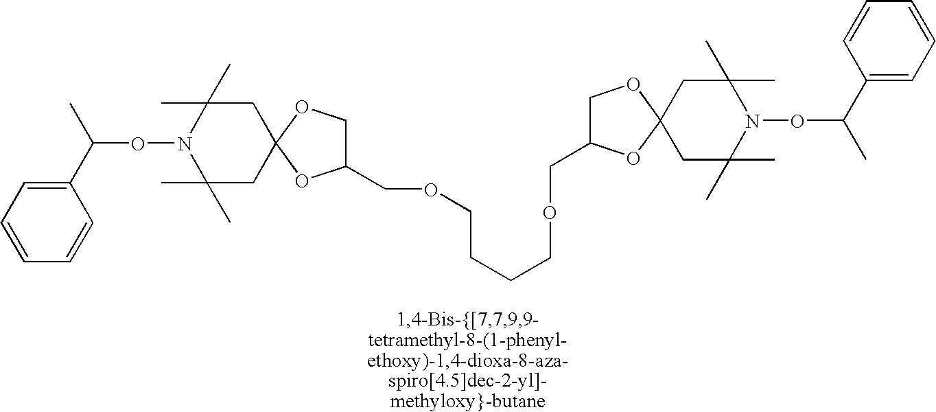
C1(C(C)ON2C(C)(C)CC3(CC2(C)C)OC(COCCCCOCC2COC4(O2)CC(C)(C)N(OC(C)C2=CC=CC=C2)C(C)(C)C4)CO3)=CC=CC=C1
